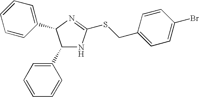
C1(C2=CC=CC=C2)NC(SCC2=CC=C(Br)C=C2)=NC1C1=CC=CC=C1
